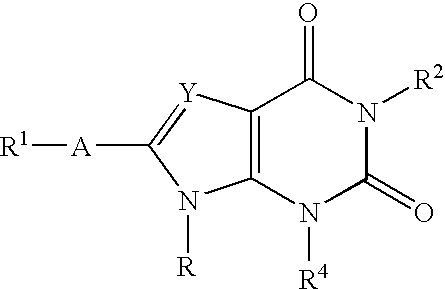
C12=C([Y]=C([A][R1])N1[R])C(=O)N([R2])C(=O)N2[R4]
